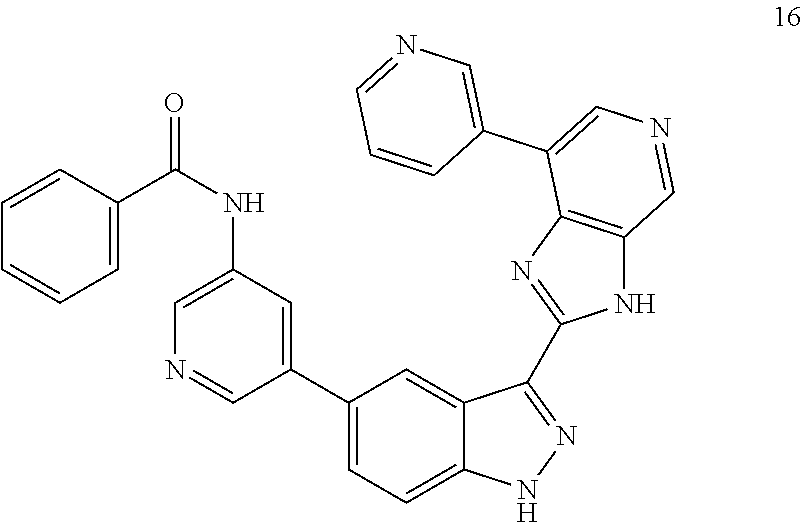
C1(C2=CC=C3C(=C2)C(C2=NC4=C(N2)C=NC=C4C2=CN=CC=C2)=NN3)=CC(NC(=O)C2=CC=CC=C2)=CN=C1
